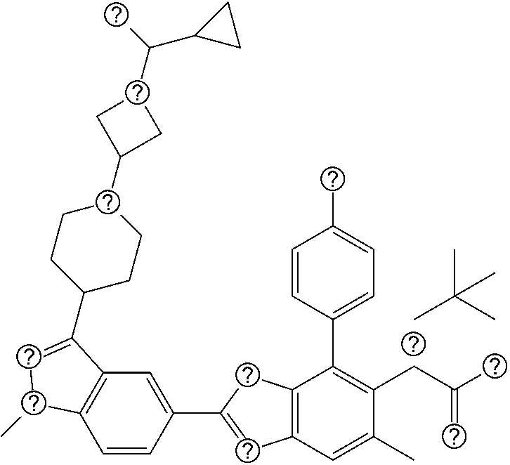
CC(C)(C)C.C1=CC(C2=CC3=C(C2)C(C2=CC=C(C)C=C2)=C(CC(C)=C)C(C)=C3)=CC2=C1C(C)C=C2C1CCC(C2CC(C(C)C3CC3)C2)CC1
